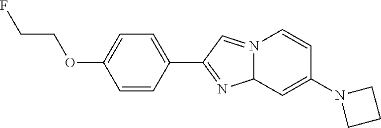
C1(C2=NC3N(=C2)C=CC(N2CCC2)=C3)=CC=C(OCCF)C=C1
